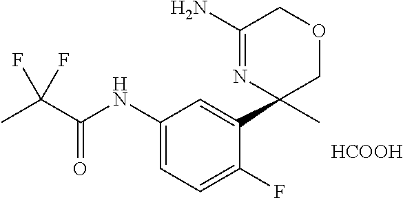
C1(NC(C(C)(F)F)=O)=CC=C(F)C(C2(C)N=C(N)COC2)=C1.[HCOOH]
